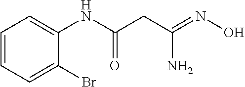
C1=CC=C(Br)C(NC(CC(=NO)N)=O)=C1
